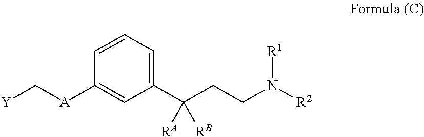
C1(C(CCN([R2])[R1])([RA])[RB])=CC=CC([A]C[Y])=C1
